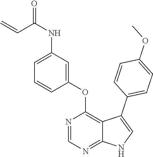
C1(OC2=C3C(=NC=N2)NC=C3C2=CC=C(OC)C=C2)=CC(NC(=O)C=C)=CC=C1
